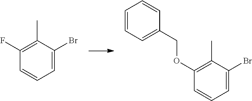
C1=CC=C(Br)C(C)=C1F.C1=CC=C(Br)C(C)=C1OCC1=CC=CC=C1
